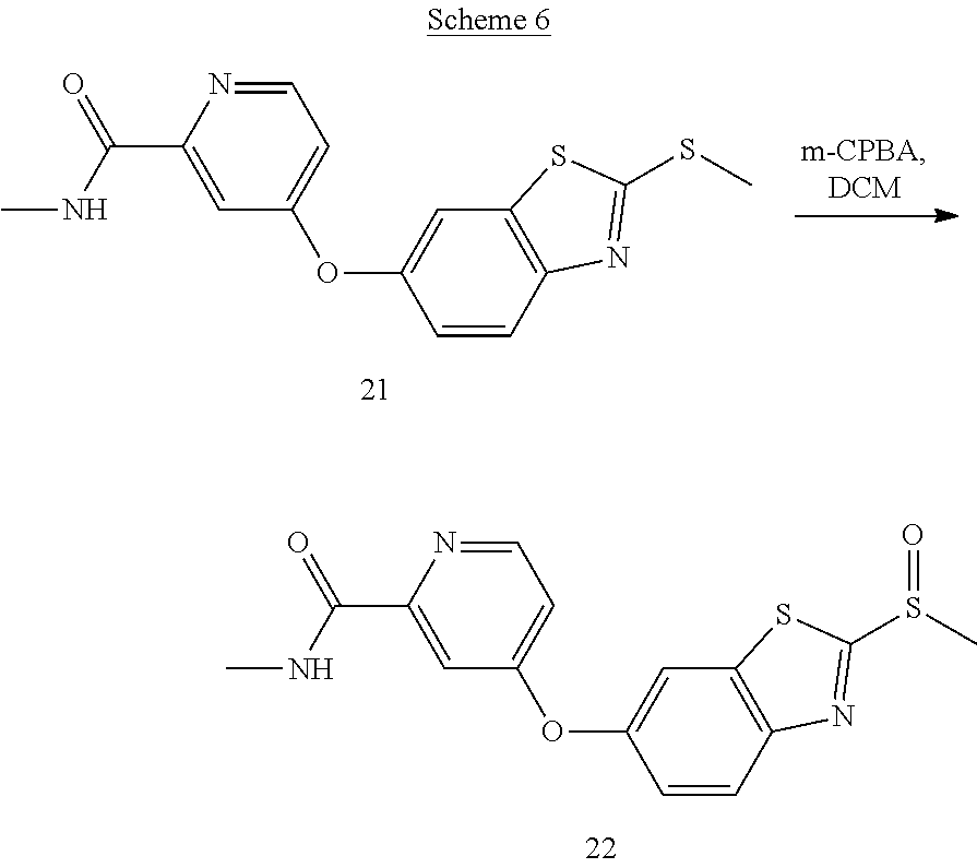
C1=C(C(NC)=O)N=CC=C1OC1=CC2=C(C=C1)N=C(S(C)=O)S2.C1=C(C(NC)=O)N=CC=C1OC1=CC2=C(C=C1)N=C(SC)S2
